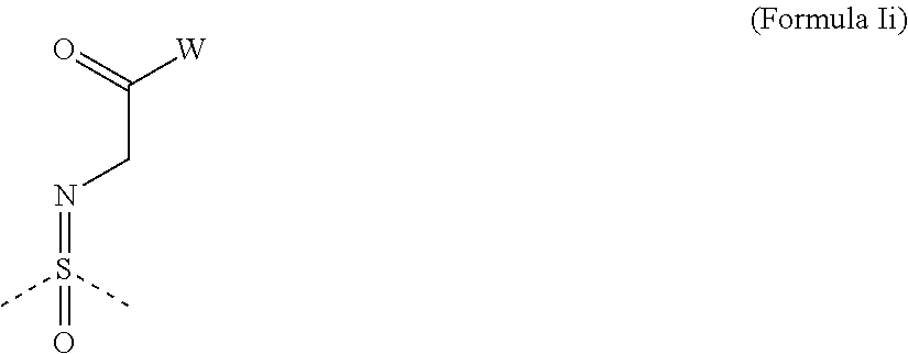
C(CN=S(=O)(C)C)([W])=O
